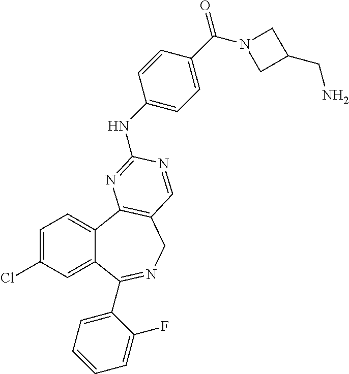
C1=C(Cl)C=C2C(=C1)C1=C(CN=C2C2=CC=CC=C2F)C=NC(NC2=CC=C(C(N3CC(CN)C3)=O)C=C2)=N1
